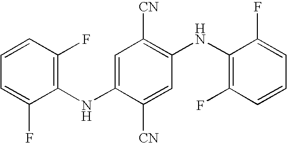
C1(NC2=CC([CN])=C(NC3=C(F)C=CC=C3F)C=C2[CN])=C(F)C=CC=C1F
